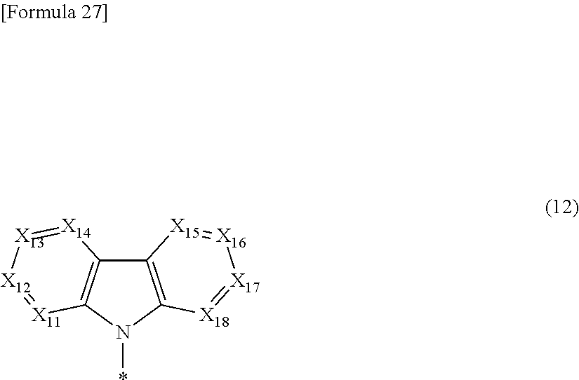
C12=C(N(*)C3=C1[X14]=[X13][X12]=[X11]3)[X18]=[X17][X16]=[X15]2
